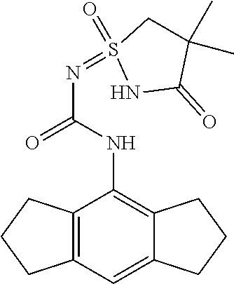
C12=C(C=C3C(=C1NC(N=S1(=O)CC(C)(C)C(=O)N1)=O)CCC3)CCC2
